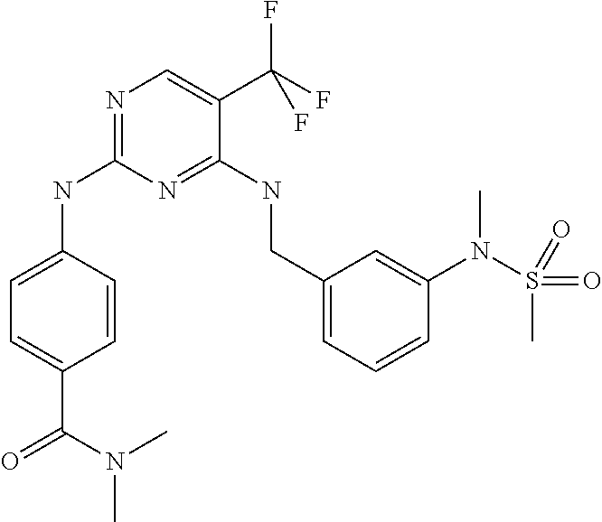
N(C1=NC=C(C(F)(F)F)C(NCC2=CC=CC(N(S(C)(=O)=O)C)=C2)=N1)C1=CC=C(C(=O)N(C)C)C=C1
